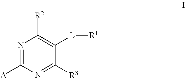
N1=C([A])N=C([R3])C([L][R1])=C1[R2]
